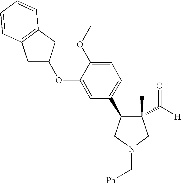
C1(C2C(C)(C(=O)[H])CN(C[Ph])C2)=CC=C(OC)C(OC2CC3=C(C2)C=CC=C3)=C1
